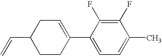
C1(F)=C(F)C(C2=CCC(C=C)CC2)=CC=C1C
